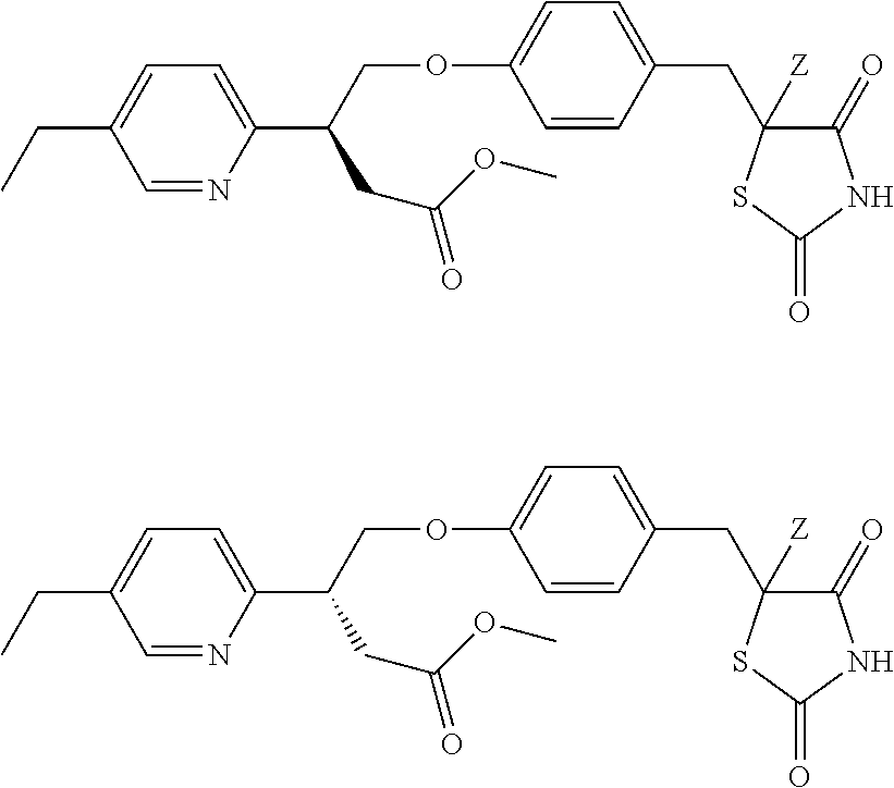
C1=CC(CC2([Z])C(=O)NC(=O)S2)=CC=C1OCC(C1=CC=C(CC)C=N1)CC(=O)OC.C1=CC(CC2([Z])C(=O)NC(=O)S2)=CC=C1OCC(C1=CC=C(CC)C=N1)CC(=O)OC
